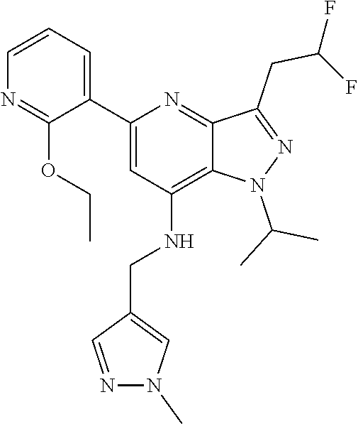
N(C1=C2C(=NC(C3=CC=CN=C3OCC)=C1)C(CC(F)F)=NN2C(C)C)CC1=CN(C)N=C1
